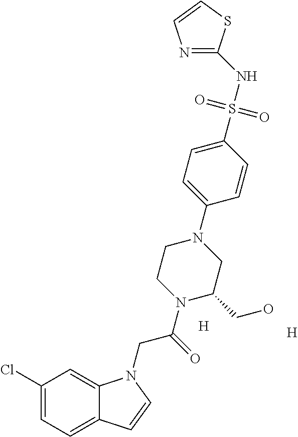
C1(Cl)=CC=C2C(=C1)N(CC(=O)N1CCN(C3=CC=C(S(NC4=NC=CS4)(=O)=O)C=C3)CC1CO)C=C2.[H].[H]
